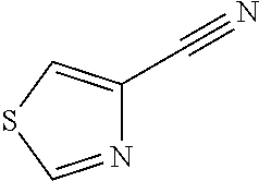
N1=CSC=C1C#N
